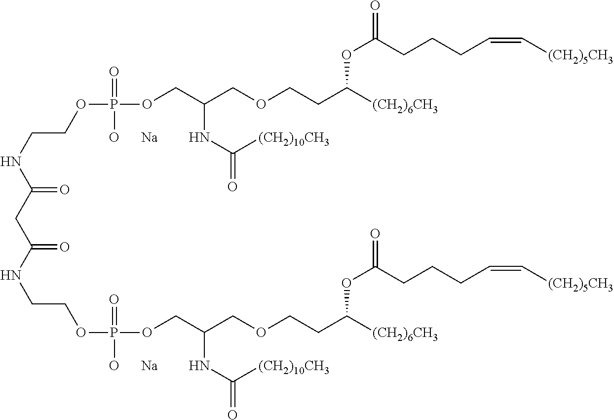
C(C(NCCOP(OCC(COCCC([(CH2)6CH3])OC(=O)CCCC=C[(CH2)5CH3])NC(=O)[(CH2)10CH3])(=O)[O      Na])=O)C(NCCOP(OCC(COCCC([(CH2)6CH3])OC(=O)CCCC=C[(CH2)5CH3])NC(=O)[(CH2)10CH3])(=O)[O      Na])=O
